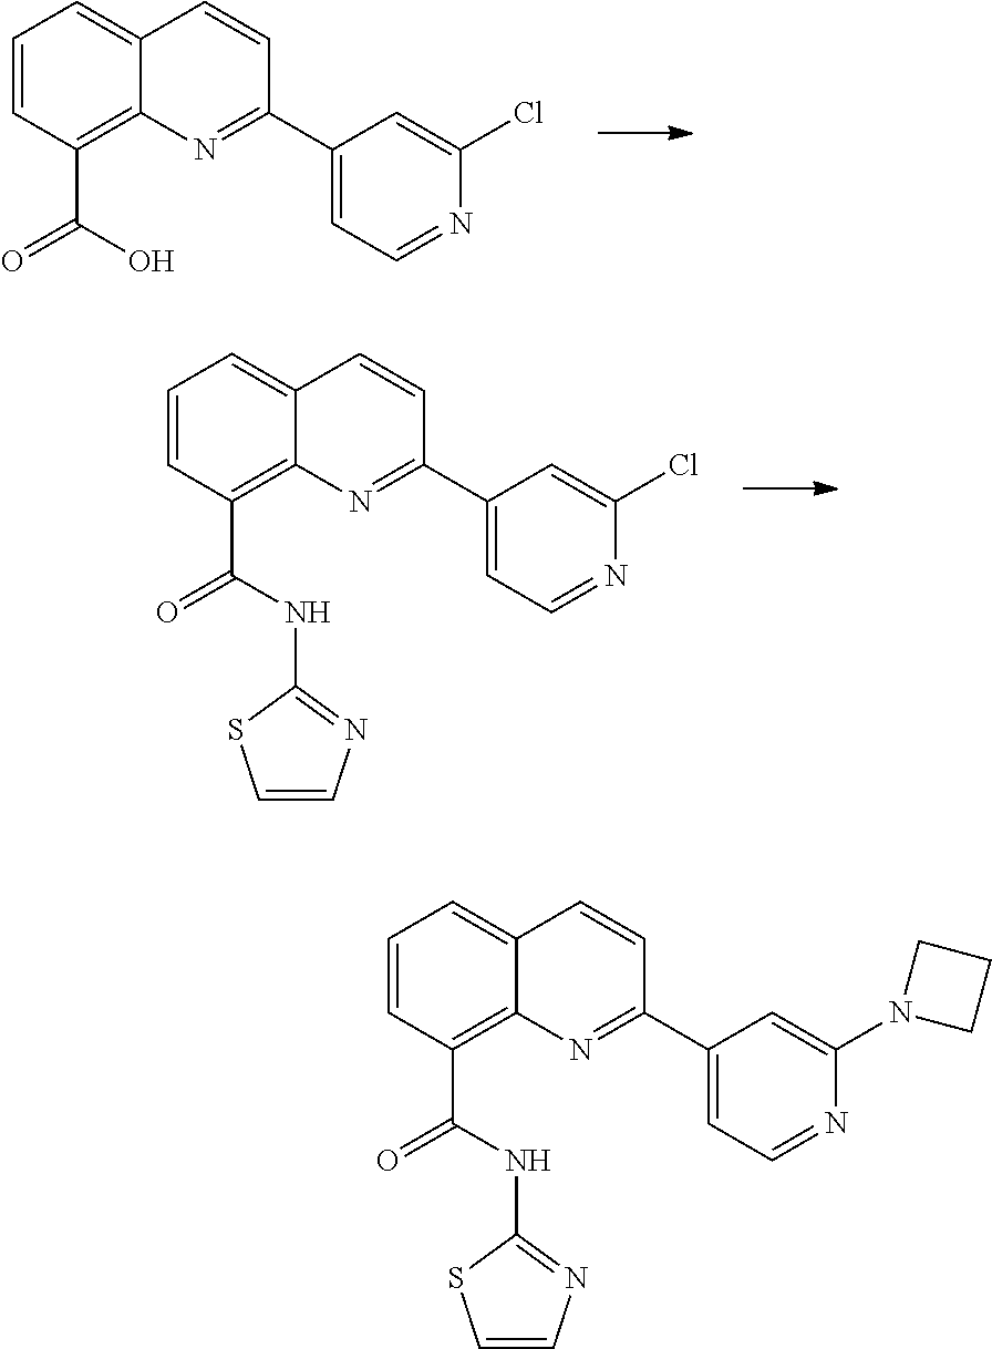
C1=CC(C(=O)O)=C2C(=C1)C=CC(C1=CC=NC(Cl)=C1)=N2.C1=CC(C(=O)NC2=NC=CS2)=C2C(=C1)C=CC(C1=CC=NC(Cl)=C1)=N2.C1=CC(C(=O)NC2=NC=CS2)=C2C(=C1)C=CC(C1=CC=NC(N3CCC3)=C1)=N2
